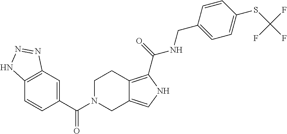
C1(C(N2CC3=CNC(C(NCC4=CC=C(SC(F)(F)F)C=C4)=O)=C3CC2)=O)=CC2=C(C=C1)NN=N2
